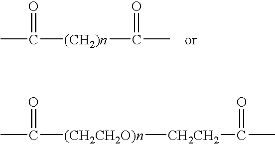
CC(=O)[(CH2)n]C(C)=O.CC(=O)[(CH2CH2O)n][CH2CH2]C(C)=O
